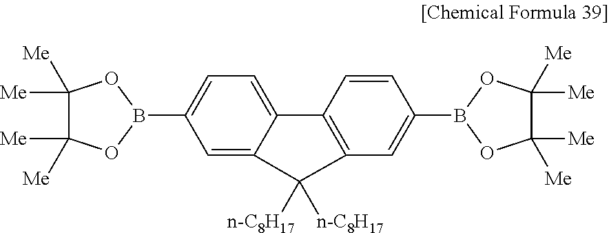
C1=C2C(=CC=C1B1OC([Me])([Me])C([Me])([Me])O1)C1=C(C=C(B3OC([Me])([Me])C([Me])([Me])O3)C=C1)C2([n-C8H17])[n-C8H17]
